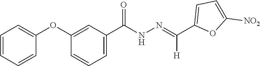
C1(C(NN=C(C2=CC=C([NO2])O2)[H])=O)=CC=CC(OC2=CC=CC=C2)=C1
